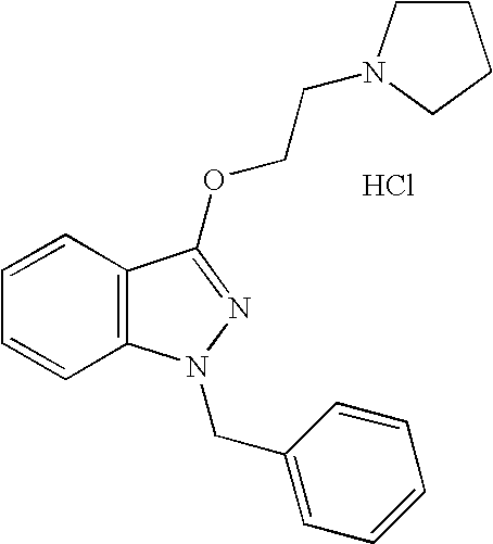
Cl.C1=CC=CC2=C1C(OCCN1CCCC1)=NN2CC1=CC=CC=C1
